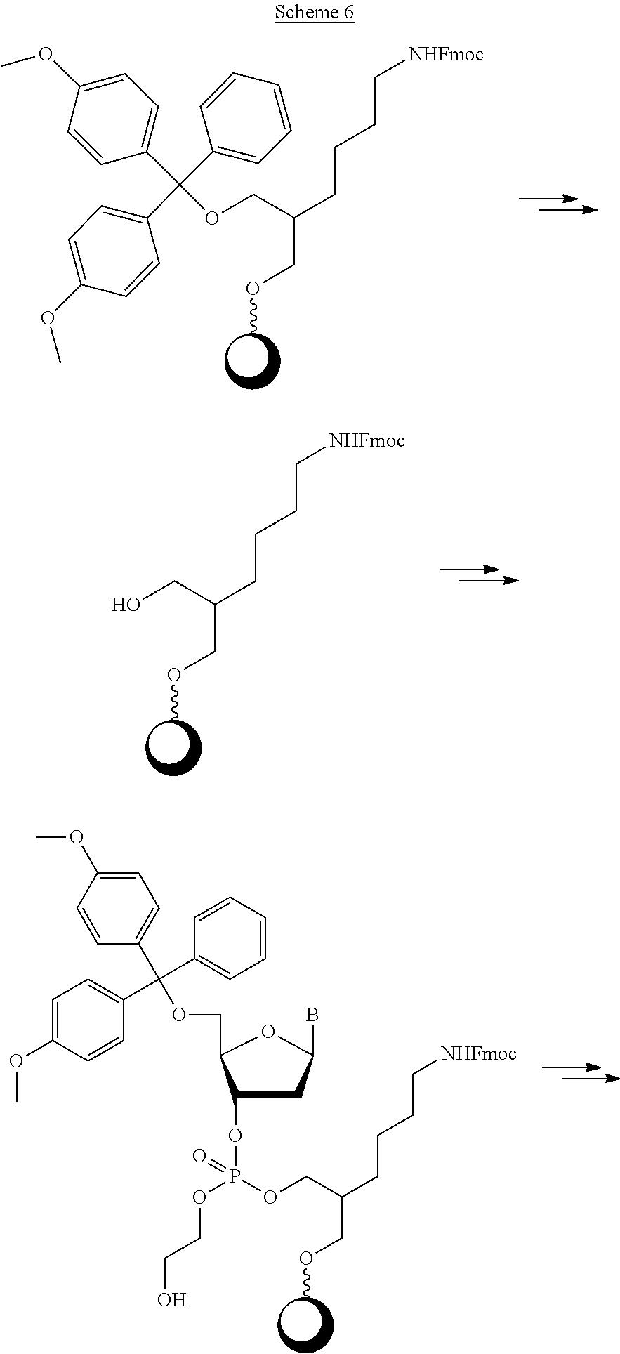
COCC(COC(C1=CC=C(OC)C=C1)(C1=CC=CC=C1)C1=CC=C(OC)C=C1)CCCC[NHFmoc].COCC(CO)CCCC[NHFmoc].C1(OP(OCCO)(OCC(CCCC[NHFmoc])COC)=O)CC(B)OC1COC(C1=CC=C(OC)C=C1)(C1=CC=CC=C1)C1=CC=C(OC)C=C1
